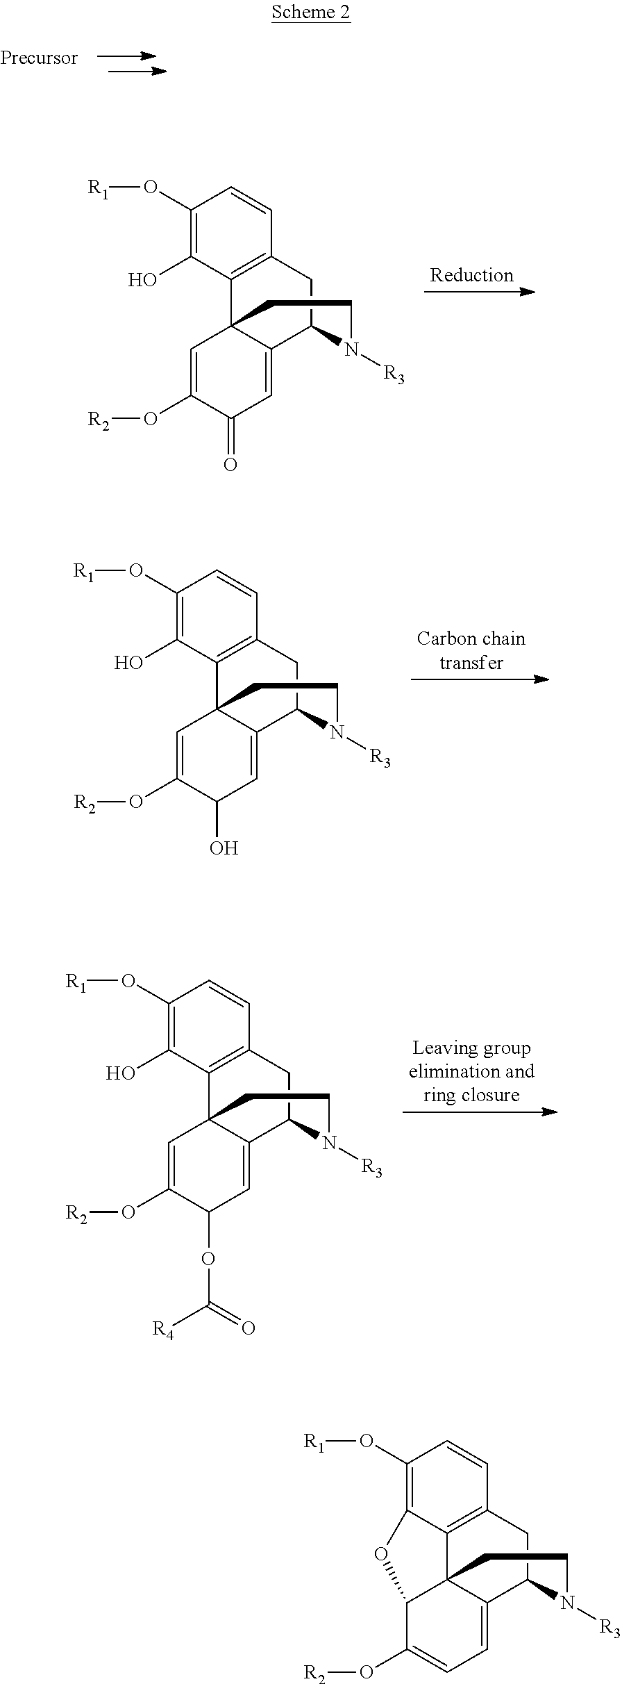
C1(O[R1])=C(O)C2=C(C=C1)CC1C3=CC(=O)C(O[R2])=CC23CCN1[R3].C1(O[R1])=C(O)C2=C(C=C1)CC1C3=CC(O)C(O[R2])=CC23CCN1[R3].C1(O[R1])=C(O)C2=C(C=C1)CC1C3=CC(OC(=O)[R4])C(O[R2])=CC23CCN1[R3].C1(O[R1])=C2C3=C(C=C1)CC1C4=CC=C(O[R2])C(C34CCN1[R3])O2
